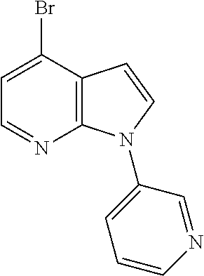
C1=C(Br)C2=C(N=C1)N(C1=CC=CN=C1)C=C2
